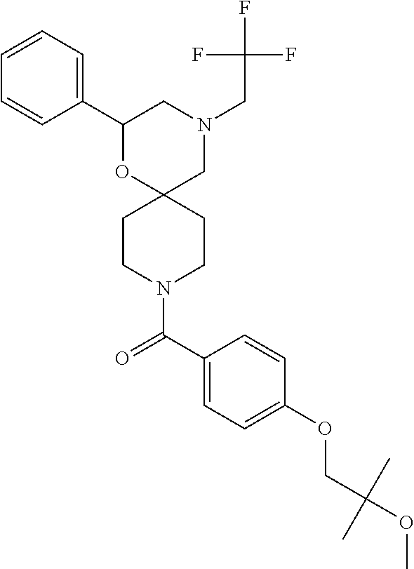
C1(C2=CC=CC=C2)OC2(CN(CC(F)(F)F)C1)CCN(C(C1=CC=C(OCC(OC)(C)C)C=C1)=O)CC2
